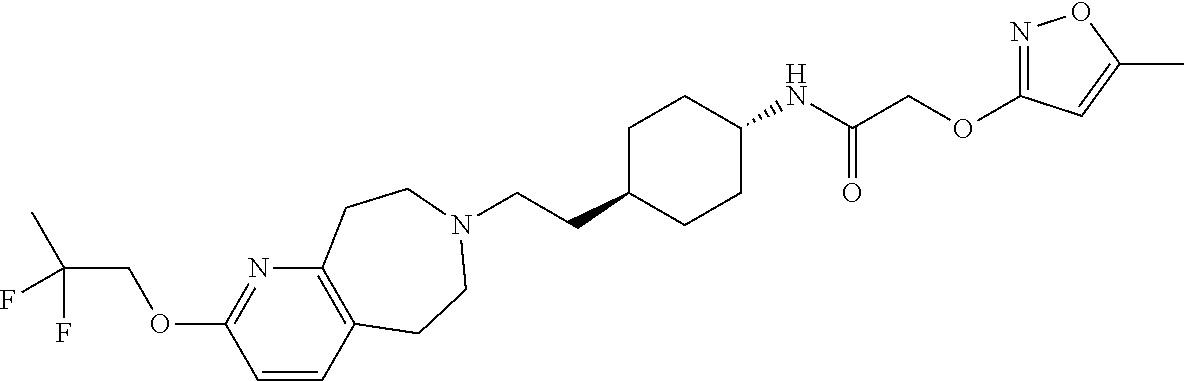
C(CC1CCC(NC(COC2=NOC(C)=C2)=O)CC1)N1CCC2=C(N=C(OCC(F)(C)F)C=C2)CC1
